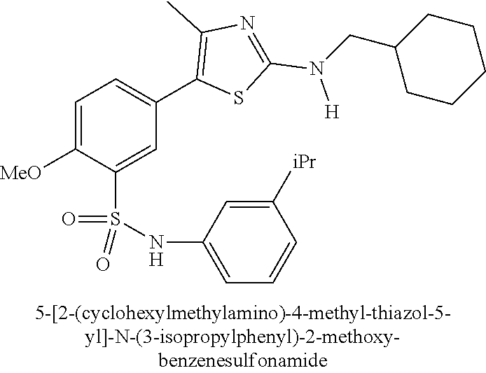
C1=C([MeO])C(S(NC2=CC=CC([iPr])=C2)(=O)=O)=CC(C2=C(C)N=C(N(CC3CCCCC3)[H])S2)=C1
